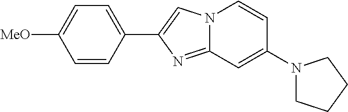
C1(C2=CN3C(=N2)C=C(N2CCCC2)C=C3)=CC=C([MeO])C=C1
